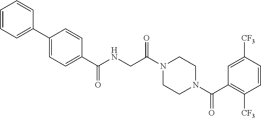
N1(C(CNC(=O)C2=CC=C(C3=CC=CC=C3)C=C2)=O)CCN(C(C2=C([CF3])C=CC([CF3])=C2)=O)CC1
